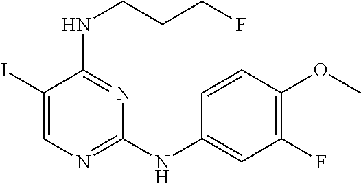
C1(I)=CN=C(NC2=CC(F)=C(OC)C=C2)N=C1NCCCF
